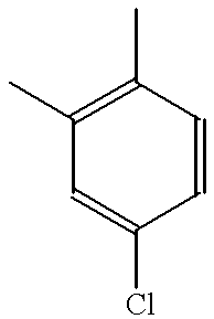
C1(C)=C(C)C=C(Cl)C=C1
